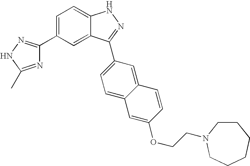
C1=C(C2=NNC(C)=N2)C=C2C(=C1)NN=C2C1=CC=C2C(=C1)C=CC(OCCN1CCCCCC1)=C2
